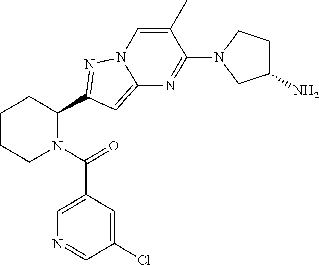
C1CCN(C(=O)C2=CN=CC(Cl)=C2)C(C2=NN3C=C(C)C(N4CC(N)CC4)=NC3=C2)C1
